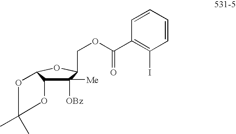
C1([Me])([OBz])C2C(OC1COC(C1=C(I)C=CC=C1)=O)OC(C)(C)O2
